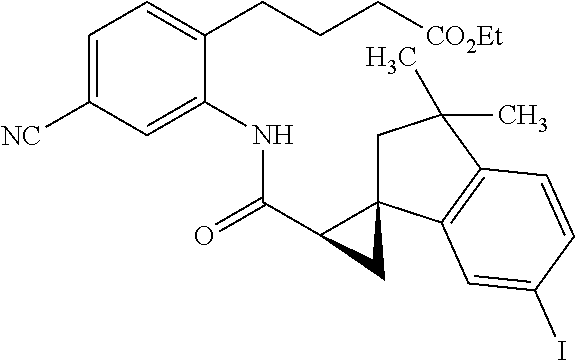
C1(C(=O)NC2=CC([NC])=CC=C2CCC[CO2Et])CC12CC(C)(C)C1=C2C=C(I)C=C1
